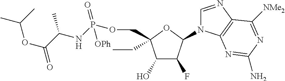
C1(O)C(F)C(N2C=NC3=C2N=C(N)N=C3[NMe2])OC1(CC)COP(NC(C(OC(C)C)=O)C)(=O)[OPh]
